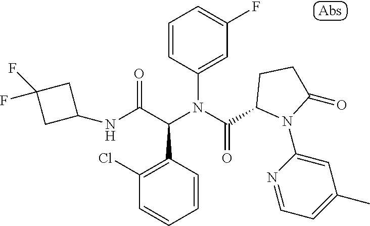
C1=CC(N(C(=O)C2N(C3=CC(C)=CC=N3)C(=O)CC2)C(C(NC2CC(F)(F)C2)=O)C2=C(Cl)C=CC=C2)=CC(F)=C1
